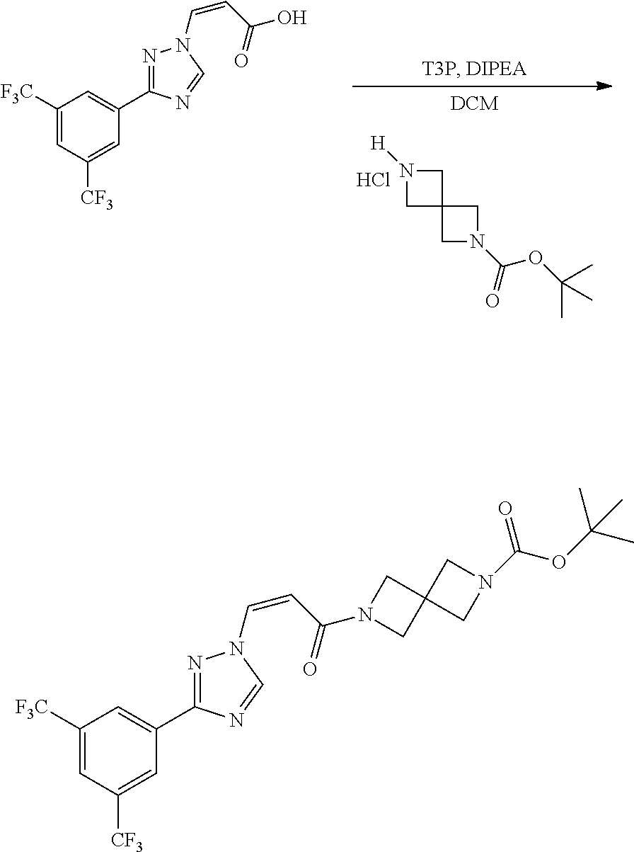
N1([H])CC2(C1)CN(C(=O)OC(C)(C)C)C2.Cl.C1([F3C])=CC([CF3])=CC(C2=NN(C=CC(O)=O)C=N2)=C1.C1([F3C])=CC([CF3])=CC(C2=NN(C=CC(N3CC4(C3)CN(C(OC(C)(C)C)=O)C4)=O)C=N2)=C1
